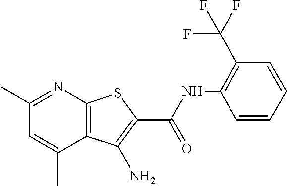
C1(C)=NC2=C(C(C)=C1)C(N)=C(C(NC1=C(C(F)(F)F)C=CC=C1)=O)S2
